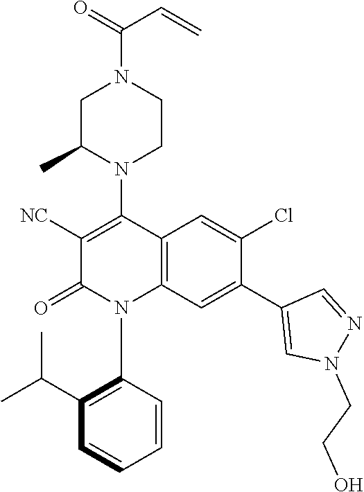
C1C(C)N(C2=C([NC])C(=O)N(C3=C(C(C)C)C=CC=C3)C3=C2C=C(Cl)C(C2=CN(CCO)N=C2)=C3)CCN1C(=O)C=C
